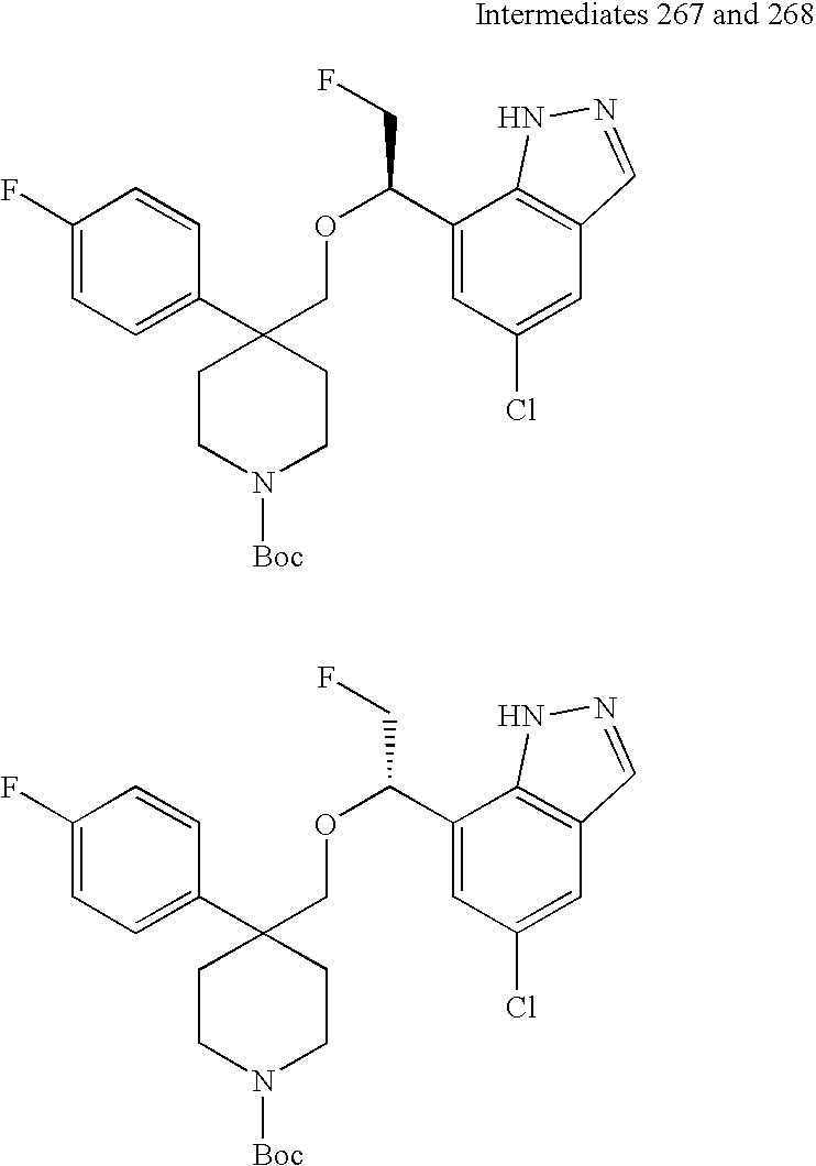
C1(C2(COC(CF)C3=CC(Cl)=CC4=C3NN=C4)CCN([Boc])CC2)=CC=C(F)C=C1.C1(C2(COC(CF)C3=CC(Cl)=CC4=C3NN=C4)CCN([Boc])CC2)=CC=C(F)C=C1
